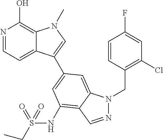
N1=CC=C2C(=C1O)N(C)C=C2C1=CC(NS(CC)(=O)=O)=C2C(=C1)N(CC1=C(Cl)C=C(F)C=C1)N=C2
